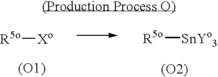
[R5o][Xo].[(O1)].[R5o][SnYo3].[(O2)]
